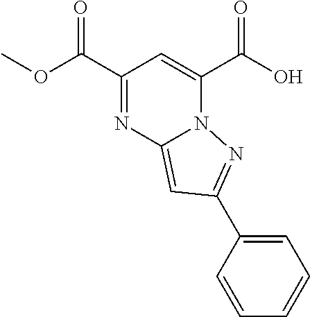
C1(C(OC)=O)=NC2=CC(C3=CC=CC=C3)=NN2C(C(O)=O)=C1
